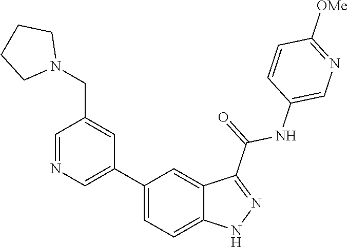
C1(C2=CN=CC(CN3CCCC3)=C2)=CC=C2C(=C1)C(C(=O)NC1=CN=C([OMe])C=C1)=NN2
